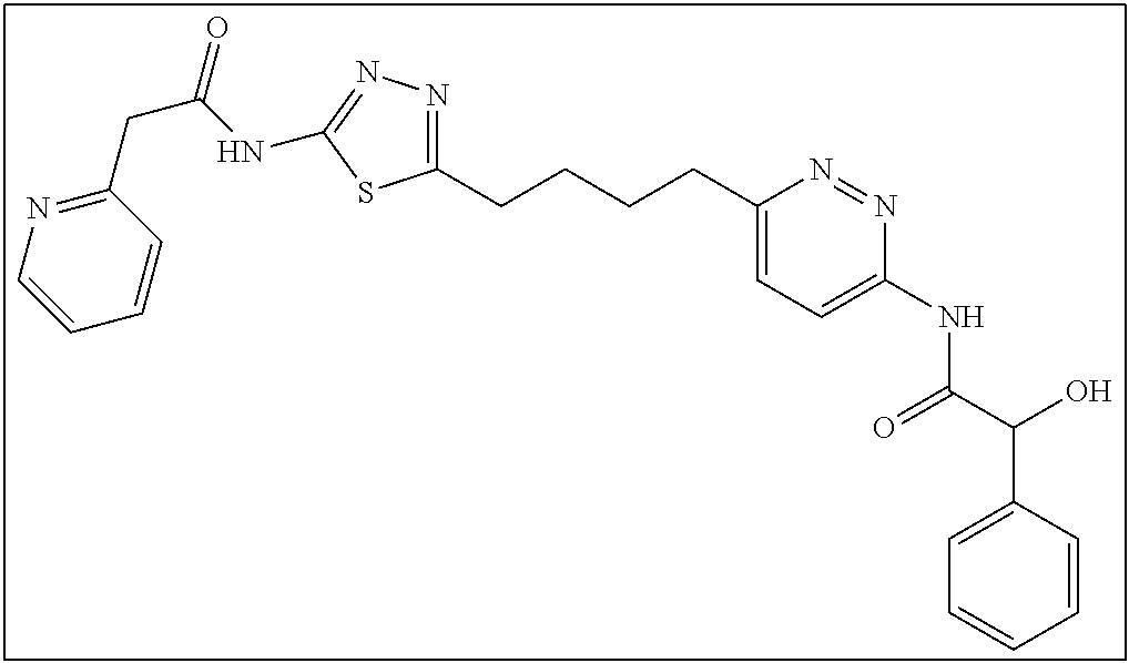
C1(CCCCC2=CC=C(NC(C(C3=CC=CC=C3)O)=O)N=N2)=NN=C(NC(CC2=NC=CC=C2)=O)S1
